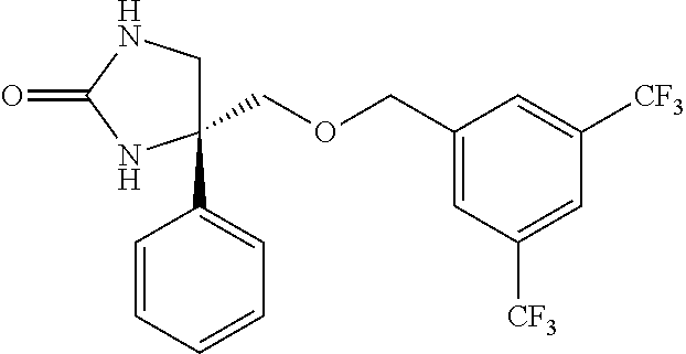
C1(COCC2=CC([CF3])=CC([CF3])=C2)(C2=CC=CC=C2)CNC(=O)N1
